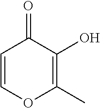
C1=COC(C)=C(O)C1=O
